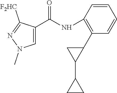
O=C(NC1=C(C2CC2C2CC2)C=CC=C1)C1=CN(C)N=C1[F2HC]
